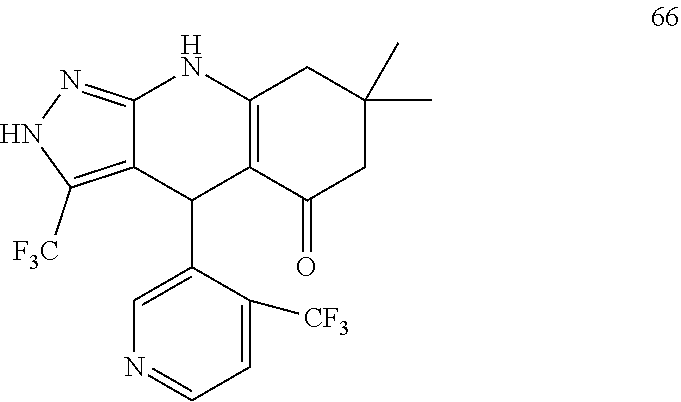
C12=NNC([F3C])=C1C(C1=CN=CC=C1[CF3])C1=C(N2)CC(C)(C)CC1=O
